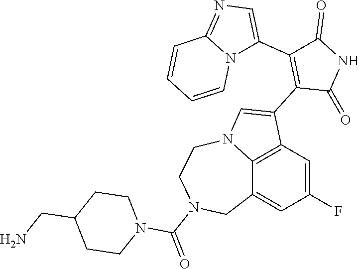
C1(C2=CN=C3N2C=CC=C3)=C(C2=CN3C4=C2C=C(F)C=C4CN(C(=O)N2CCC(CN)CC2)CC3)C(=O)NC1=O
